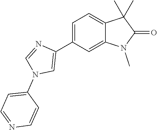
C1=C(C2=CN(C3=CC=NC=C3)C=N2)C=C2C(=C1)C(C)(C)C(=O)N2C
